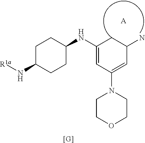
[A].[[G]].C1(NC2CCC(N[R1a])CC2)=CC(N2CCOCC2)=CC(N)C1
